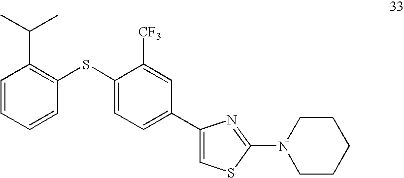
C1=CC=CC(SC2=CC=C(C3=CSC(N4CCCCC4)=N3)C=C2[CF3])=C1C(C)C
